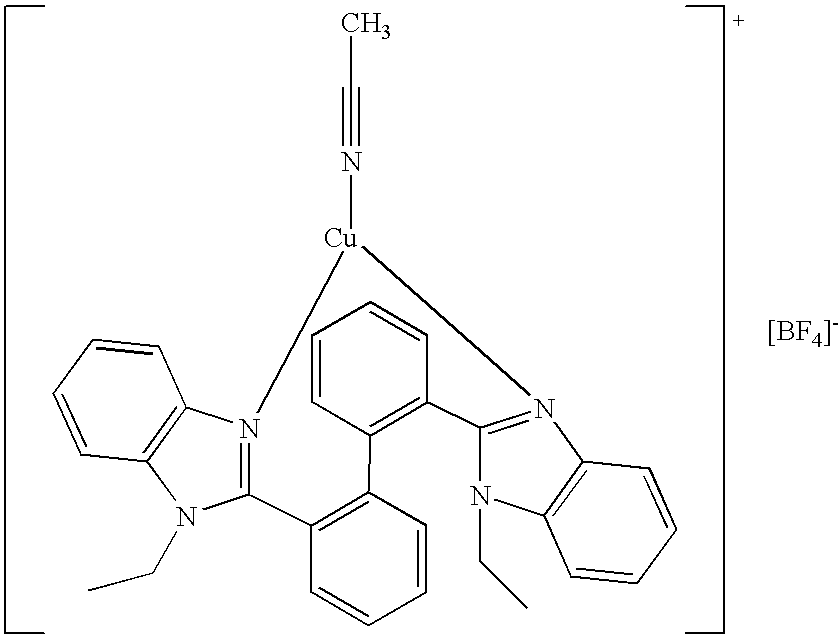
C12=C(C=CC=C1)C1=N(C3=C(N1CC)C=CC=C3)[Cu](N#CC)N1=C(C3=C2C=CC=C3)N(CC)C2=C1C=CC=C2
